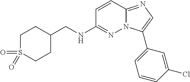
C1(CNC2=NN3C(=NC=C3C3=CC=CC(Cl)=C3)C=C2)CCS(=O)(=O)CC1
